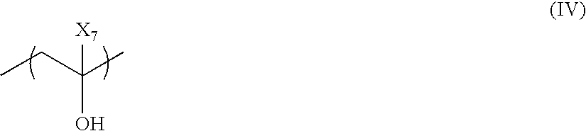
CCC(C)([X7])O
